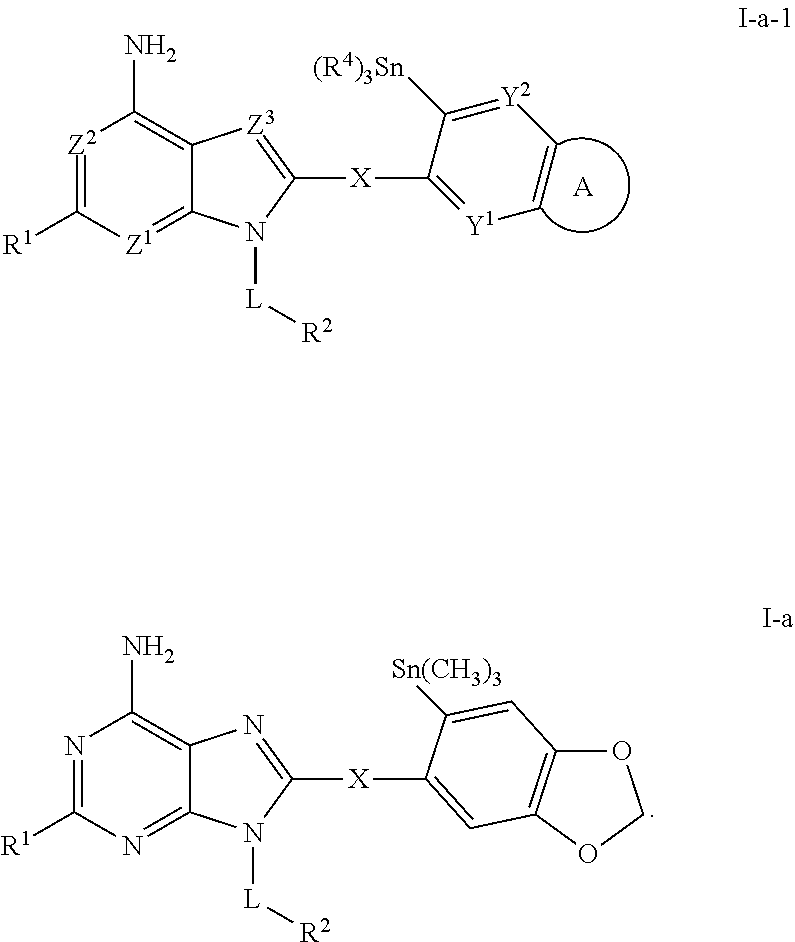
N1=C([R1])N=C2C(=C1N)N=C([X]C1=CC3=C(OCO3)C=C1[Sn(CH3)3])N2[L][R2].[Z2]1=C([R1])[Z1]=C2C(=C1N)[Z3]=C([X]C1=[Y1]C=C[Y2]=C1[(R4)3Sn])N2[L][R2].[A]
